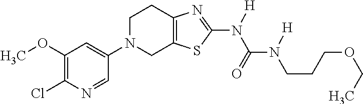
C1(OC)=C(Cl)N=CC(N2CC3=C(CC2)N=C(N([H])C(=O)N([H])CCCOCC)S3)=C1
